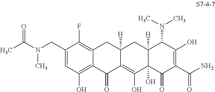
CC(N(CC1=CC(O)=C2C(=C1F)CC1([H])C(=C(O)C3(O)C([H])(C1)C(N(C)C)C(O)=C(C(N)=O)C3=O)C2=O)C)=O
